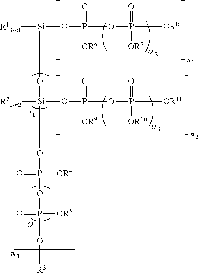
[R13-n1][Si](OP(=O)([OR6])OP([OR8])(=O)[OR7])O[Si](OP([OR4])(=O)OP(O[R3])([OR5])=O)(OP(=O)([OR9])OP([OR11])(=O)[OR10])[R22-n2]
